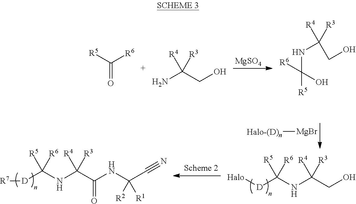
[MgSO4].N(C([R5])(O)[R6])C(CO)([R3])[R4].[R5]C([R6])=O.NC(CO)([R4])[R3].[R7][D]C(NC(C(NC(C#N)([R2])[R1])=O)([R4])[R3])([R6])[R5].[Halo][D]C(NC(CO)([R4])[R3])([R5])[R6].[Halo-(D)n][MgBr]
